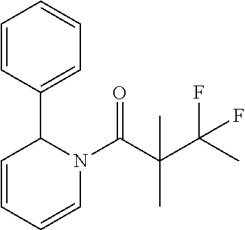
C1=CC(C2C=CC=CN2C(C(C(C)(F)F)(C)C)=O)=CC=C1
